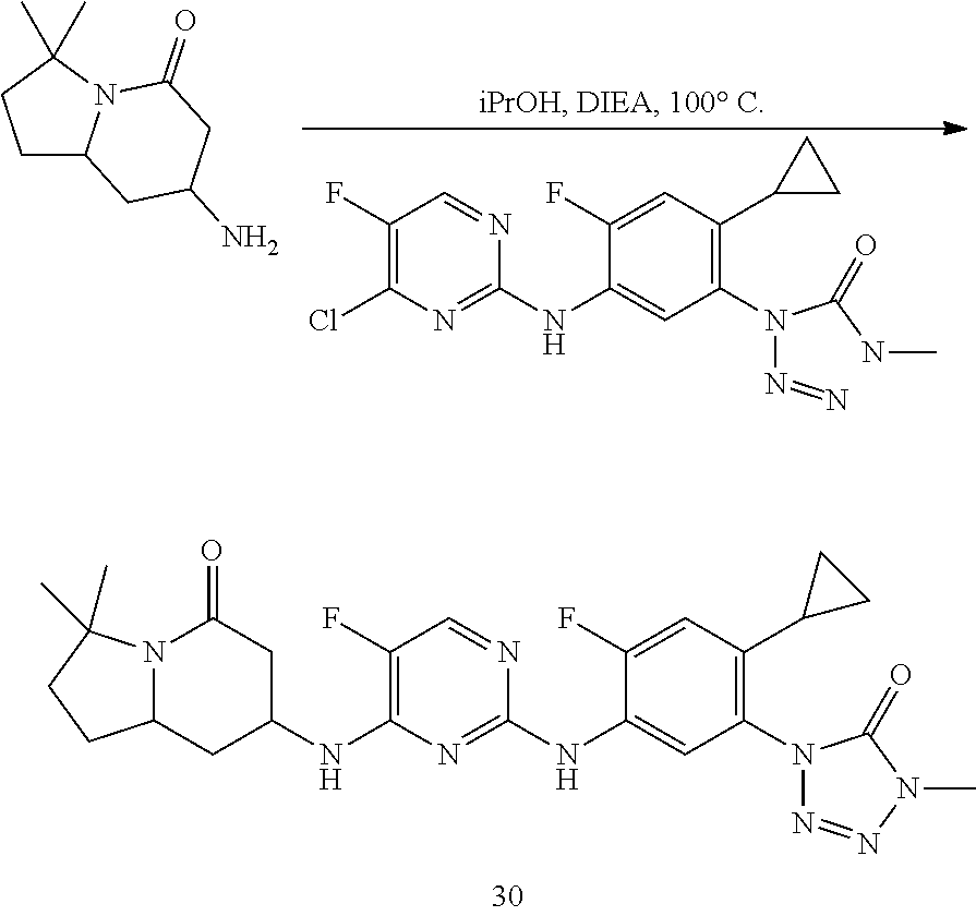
N12C(CC(NC3=C(F)C=NC(NC4=CC(N5N=NN(C)C5=O)=C(C5CC5)C=C4F)=N3)CC1=O)CCC2(C)C.C1(F)=C(Cl)N=C(NC2=CC(N(N=N)C(NC)=O)=C(C3CC3)C=C2F)N=C1.C1C2N(C(C)(C)C1)C(=O)CC(N)C2
